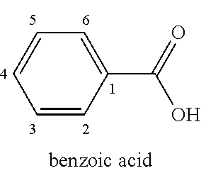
C1=CC(C(=O)O)=CC=C1
